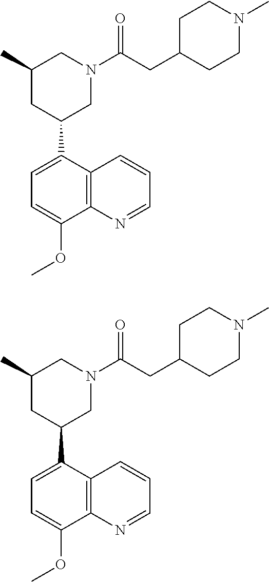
C1=C(OC)C2=C(C(C3CC(C)CN(C(CC4CCN(C)CC4)=O)C3)=C1)C=CC=N2.COC1=CC=C(C2CC(C)CN(C(CC3CCN(C)CC3)=O)C2)C2=C1N=CC=C2
